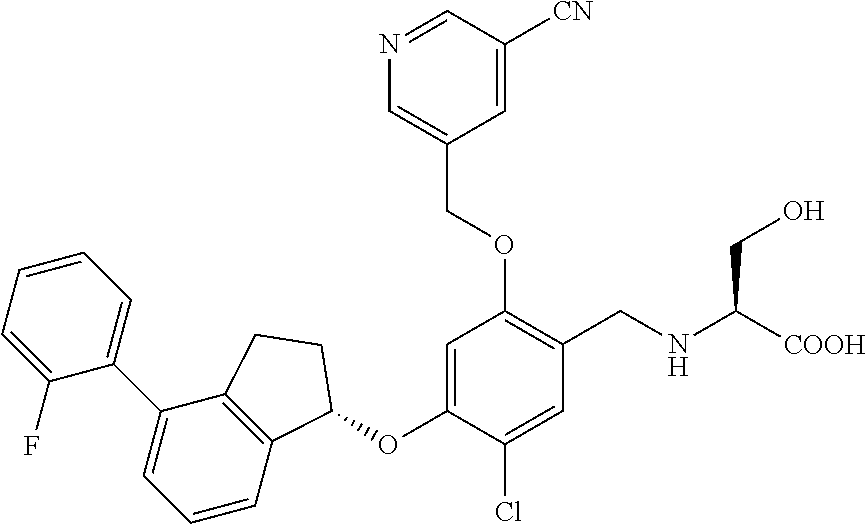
C1(F)=CC=CC=C1C1=CC=CC2=C1CCC2OC1=CC(OCC2=CN=CC([CN])=C2)=C(CNC(CO)[COOH])C=C1Cl
